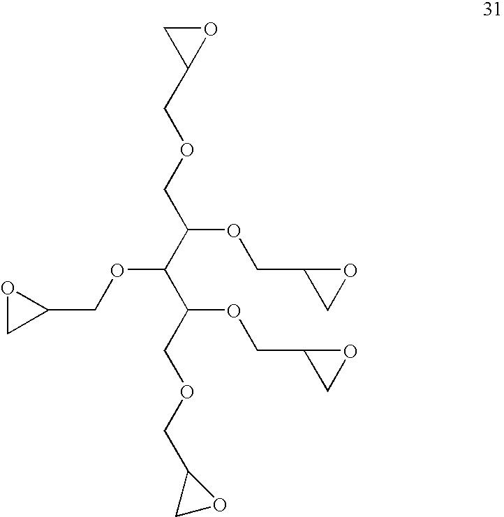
O(C(C(C(OCC1CO1)COCC1CO1)OCC1OC1)COCC1OC1)CC1CO1
